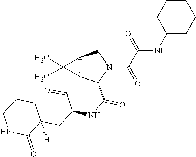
C1(NC(C(N2CC3C(C2C(NC(CC2([H])CCCNC2=O)C=O)=O)C3(C)C)=O)=O)CCCCC1
